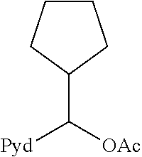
C1(C([OAc])[Pyd])CCCC1
